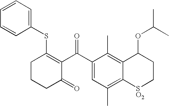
C1CCC(=O)C(C(C2=CC(C)=C3C(=C2C)C(OC(C)C)CC[SO2]3)=O)=C1SC1=CC=CC=C1
